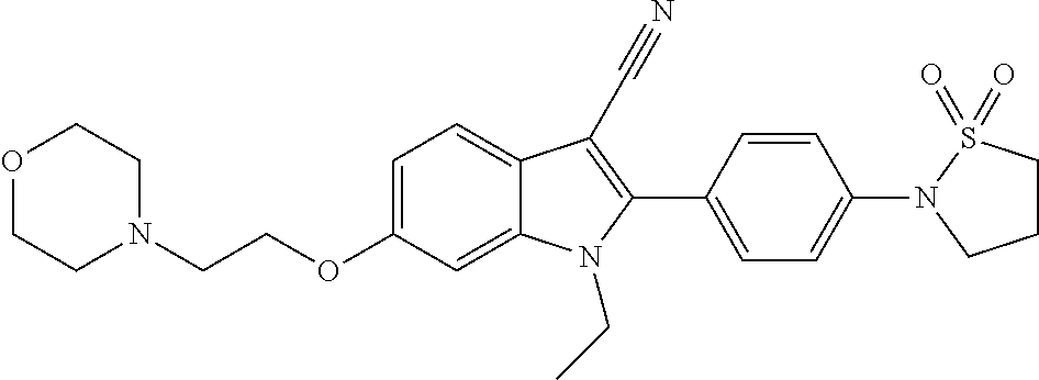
C1=C2C(=CC=C1OCCN1CCOCC1)C(C#N)=C(C1=CC=C(N3CCCS3(=O)=O)C=C1)N2CC
